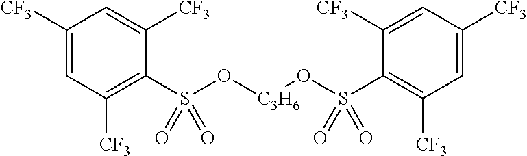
C1([CF3])=CC([CF3])=C(S(O[C3H6]OS(C2=C([CF3])C=C([CF3])C=C2[CF3])(=O)=O)(=O)=O)C([CF3])=C1
